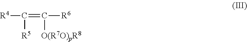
[R4]C(=C([R6])[O(R7O)pR8])[R5]
